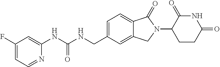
C1(F)=CC=NC(NC(NCC2=CC=C3C(=C2)CN(C2CCC(=O)NC2=O)C3=O)=O)=C1
